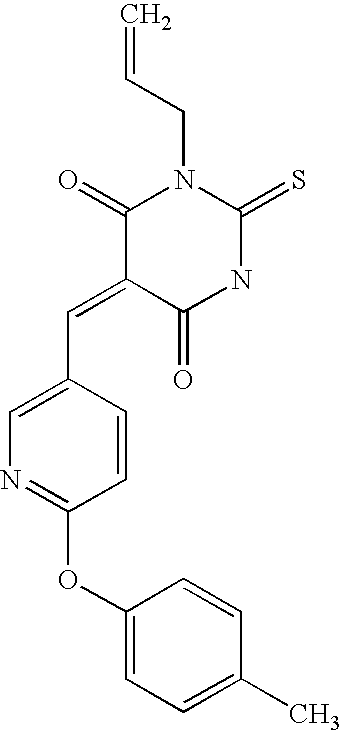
C1=C(C=C2C(=O)NC(=S)N(CC=C)C2=O)C=CC(OC2=CC=C(C)C=C2)=N1
